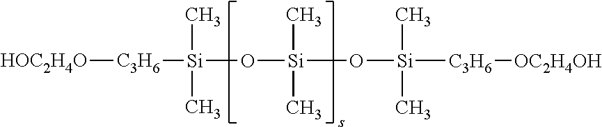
[HOC2H4O][C3H6][Si](C)(C)O[Si](O[Si]([C3H6][OC2H4OH])(C)C)(C)C
